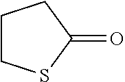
C1CSC(=O)C1
